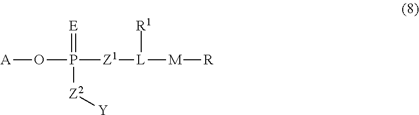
[A]OP(=[E])([Z2][Y])[Z1][L]([R1])[M][R]
